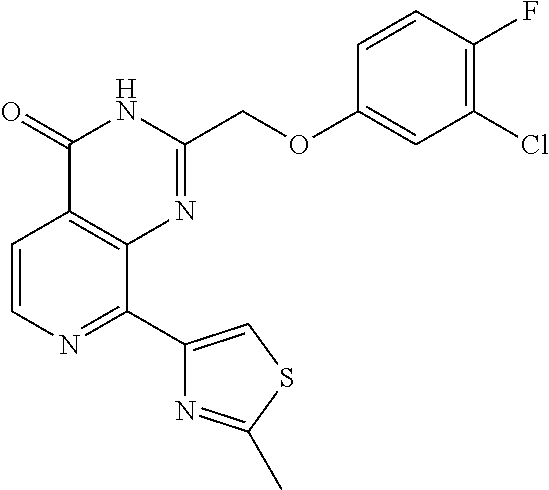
C1=CN=C(C2=CSC(C)=N2)C2=C1C(=O)NC(COC1=CC(Cl)=C(F)C=C1)=N2
